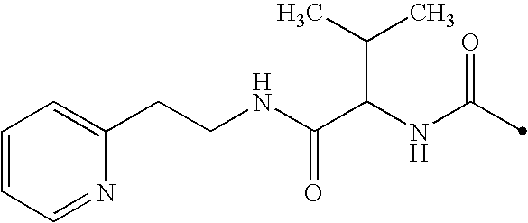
C(C(NC(=O)C)C(C)C)(=O)NCCC1=CC=CC=N1
